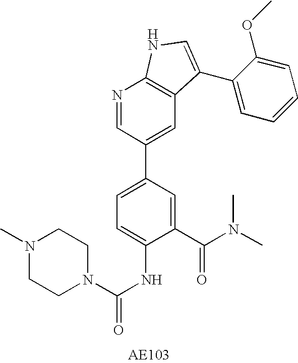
C1(C(N(C)C)=O)=CC(C2=CC3=C(N=C2)NC=C3C2=CC=CC=C2OC)=CC=C1NC(=O)N1CCN(C)CC1
